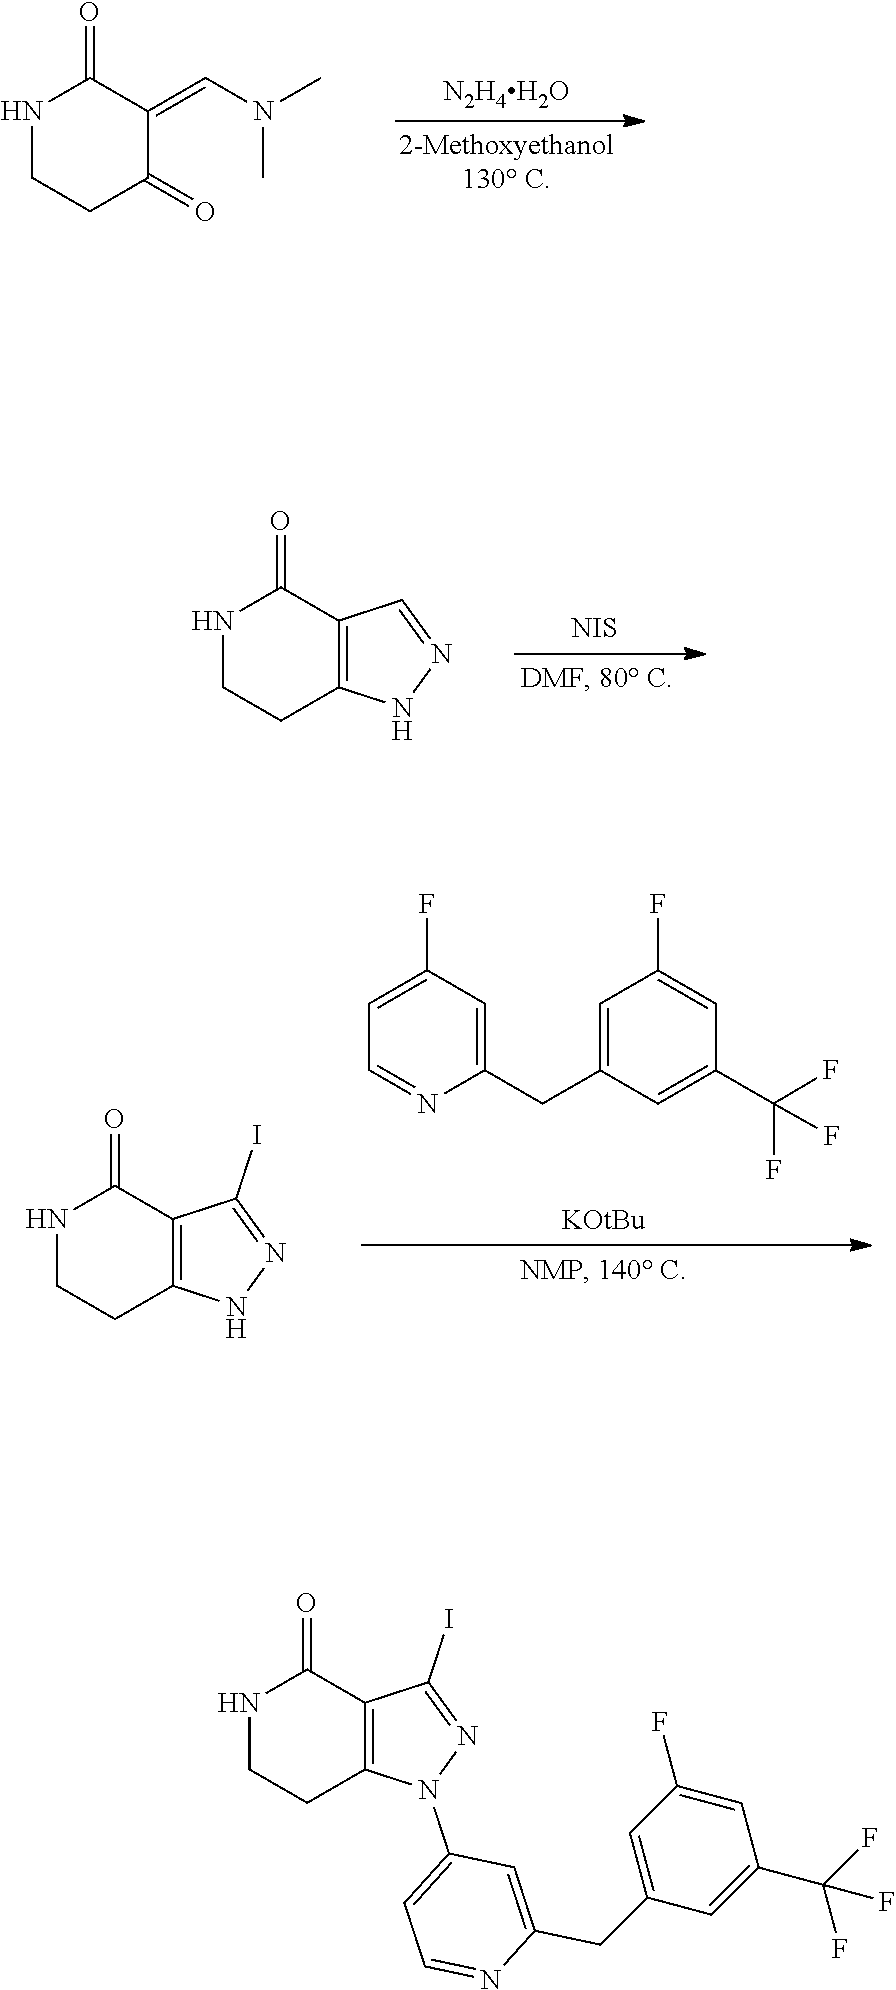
[N2H4H2O].N(C)(C=C1C(=O)CCNC1=O)C.C1=NNC2=C1C(=O)NCC2.[NIS].C1(I)=NNC2=C1C(=O)NCC2.C1(F)=CC=NC(CC2=CC(F)=CC(C(F)(F)F)=C2)=C1.[KOtBu].C1=C(N2N=C(I)C3=C2CCNC3=O)C=C(CC2=CC(F)=CC(C(F)(F)F)=C2)N=C1
